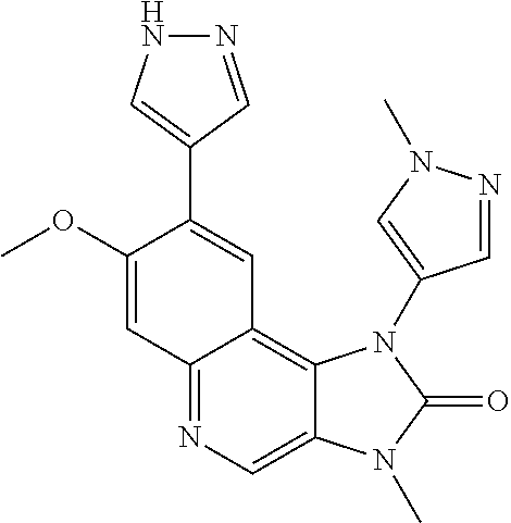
C1(OC)=CC2=NC=C3C(=C2C=C1C1=CNN=C1)N(C1=CN(C)N=C1)C(=O)N3C
